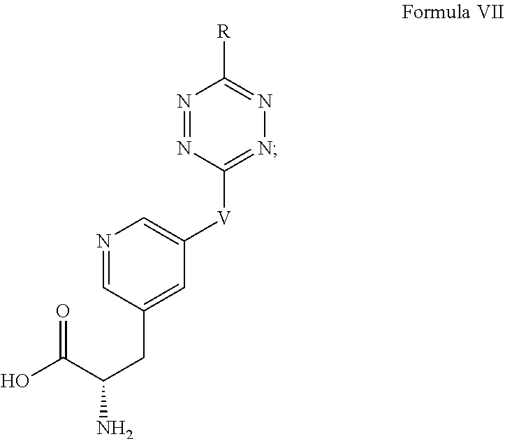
C1=C([V]C2=NN=C([R])N=N2)C=C(CC(C(O)=O)N)C=N1
